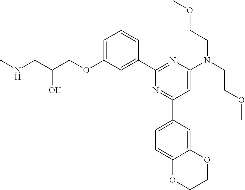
C1=C(OCC(CNC)O)C=C(C2=NC(N(CCOC)CCOC)=CC(C3=CC=C4C(=C3)OCCO4)=N2)C=C1
